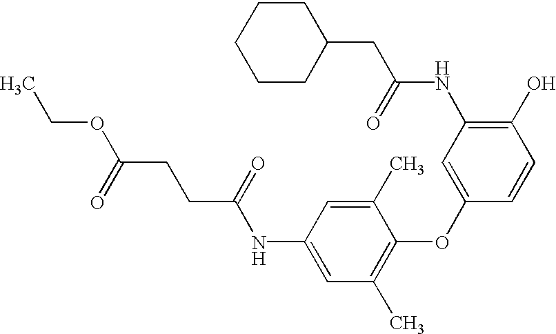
C1(O)=C(NC(=O)CC2CCCCC2)C=C(OC2=C(C)C=C(NC(=O)CCC(OCC)=O)C=C2C)C=C1
